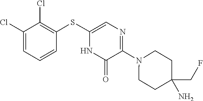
N1(C2=NC=C(SC3=C(Cl)C(Cl)=CC=C3)NC2=O)CCC(CF)(N)CC1
